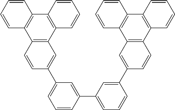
C1(C2=CC=CC(C3=CC4=C(C=C3)C3=C(C5=C4C=CC=C5)C=CC=C3)=C2)=CC(C2=CC3=C(C=C2)C2=C(C4=C3C=CC=C4)C=CC=C2)=CC=C1
